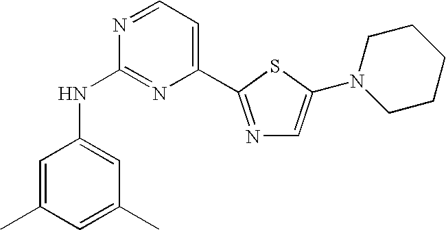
C1=C(C)C=C(C)C=C1NC1=NC(C2=NC=C(N3CCCCC3)S2)=CC=N1
